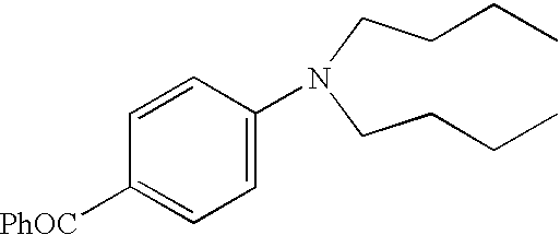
C(CN(CCCC)C1=CC=C([PhOC])C=C1)CC
